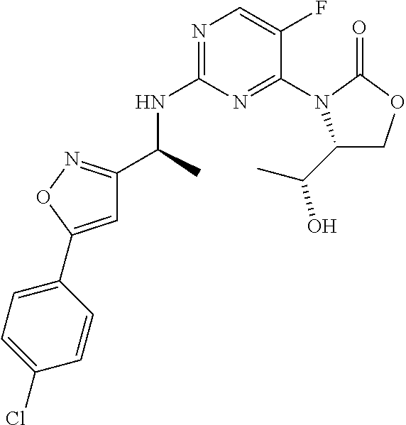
N1=C(NC(C)C2=NOC(C3=CC=C(Cl)C=C3)=C2)N=C(N2C(C(C)O)COC2=O)C(F)=C1
